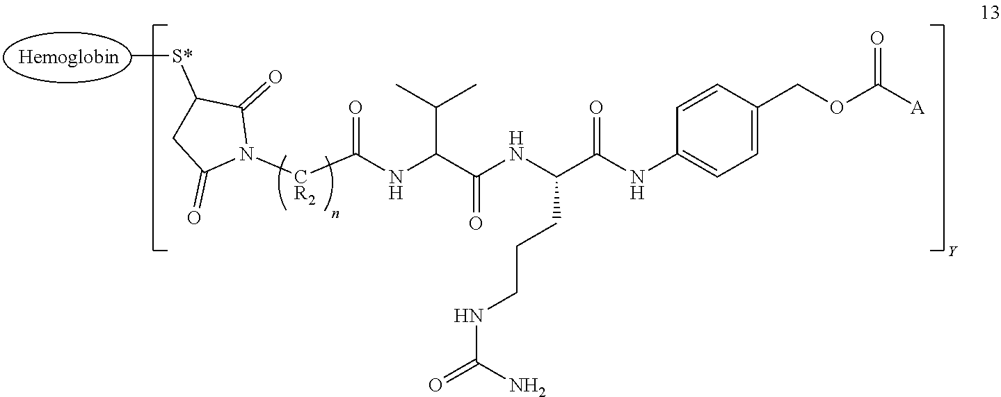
C[S*]C1C(=O)N([CR2]C(NC(C(NC(C(NC2=CC=C(COC([A])=O)C=C2)=O)CCCNC(=O)N)=O)C(C)C)=O)C(=O)C1.[Y]
